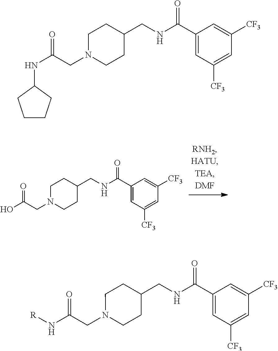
OC(CN1CCC(CNC(C2=CC([CF3])=CC([CF3])=C2)=O)CC1)=O.N(C(CN1CCC(CNC(C2=CC([CF3])=CC([CF3])=C2)=O)CC1)=O)[R].N(C(CN1CCC(CNC(C2=CC([CF3])=CC([CF3])=C2)=O)CC1)=O)C1CCCC1
